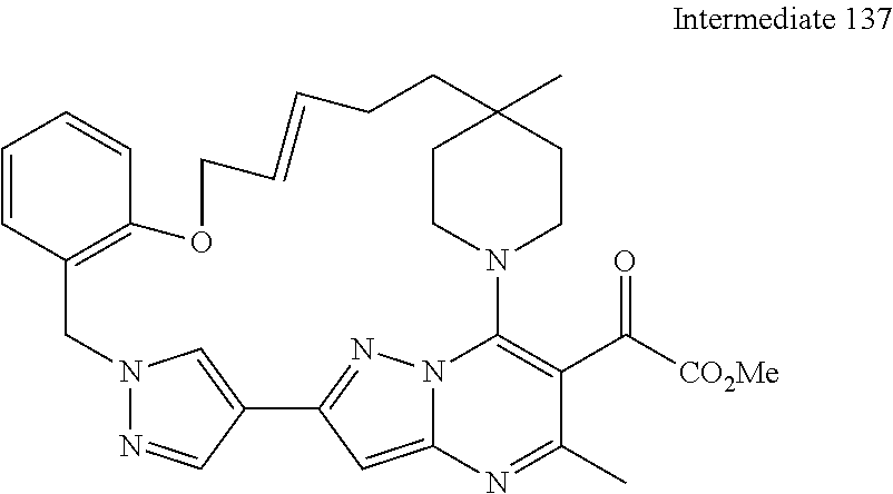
C1=CC2=C(C=C1)OCC=CCCC1(C)CCN(C3=C(C([CO2Me])=O)C(C)=NC4=CC(=NN43)C3=CN(C2)N=C3)CC1
